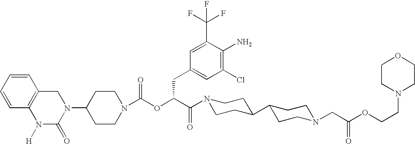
C1(N2CC3=C(N([H])C2=O)C=CC=C3)CCN(C(OC(C(=O)N2CCC(C3CCN(CC(OCCN4CCOCC4)=O)CC3)CC2)CC2=CC(Cl)=C(N)C(C(F)(F)F)=C2)=O)CC1
